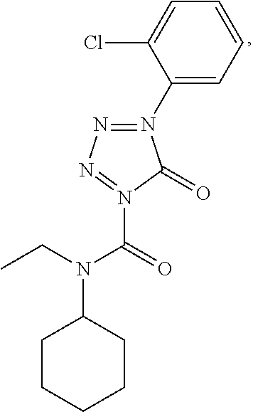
C1CCCCC1N(CC)C(=O)N1=NN=N(C2=CC=CC=C2Cl)C1=O
